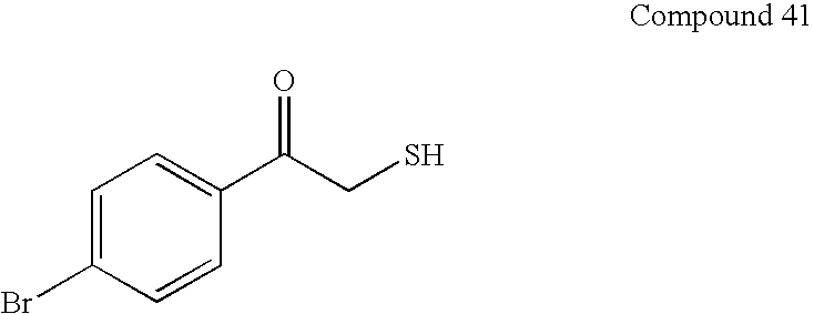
C1=C(Br)C=CC(C(CS)=O)=C1
